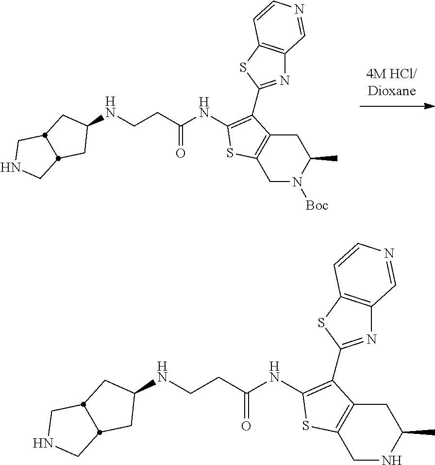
C1N([Boc])C(C)CC2=C1SC(NC(CC[HN]C1CC3CNCC3C1)=O)=C2C1=NC2=C(S1)C=CN=C2.C1NC(C)CC2=C1SC(NC(CC[HN]C1CC3CNCC3C1)=O)=C2C1=NC2=C(S1)C=CN=C2
